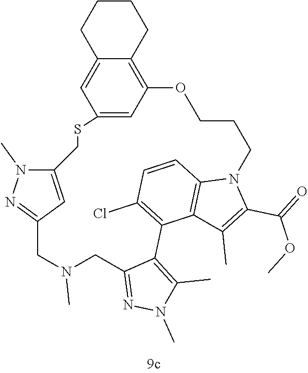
C12=CC(=C3C(=C1)CCCC3)OCCCN1C3=C(C(=C(Cl)C=C3)C3=C(C)N(C)N=C3CN(C)CC3=NN(C)C(=C3)CS2)C(C)=C1C(=O)OC
